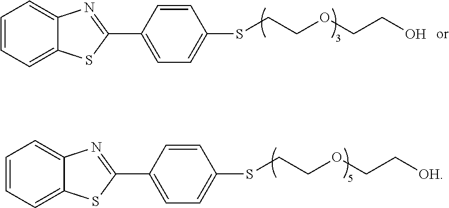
C1=CC=C2C(=C1)N=C(C1=CC=C(SCCOCC[OH])C=C1)S2.C1=CC=C2C(=C1)N=C(C1=CC=C(SCCOCCO)C=C1)S2
